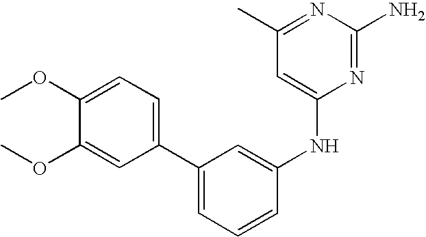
C1(C2=CC=C(OC)C(OC)=C2)=CC=CC(NC2=CC(C)=NC(N)=N2)=C1
